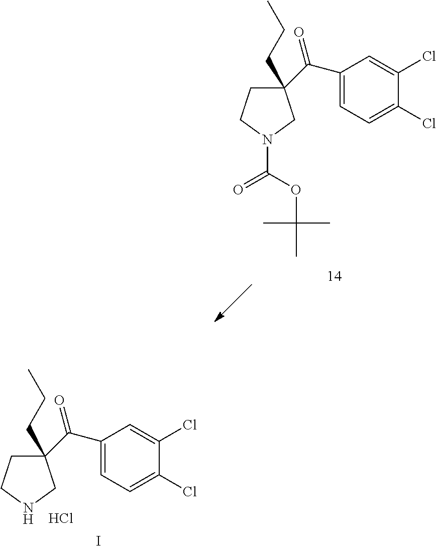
N1CC(C(C2=CC=C(Cl)C(Cl)=C2)=O)(CCC)CC1.Cl.I.N1(C(OC(C)(C)C)=O)CC(C(C2=CC=C(Cl)C(Cl)=C2)=O)(CCC)CC1
